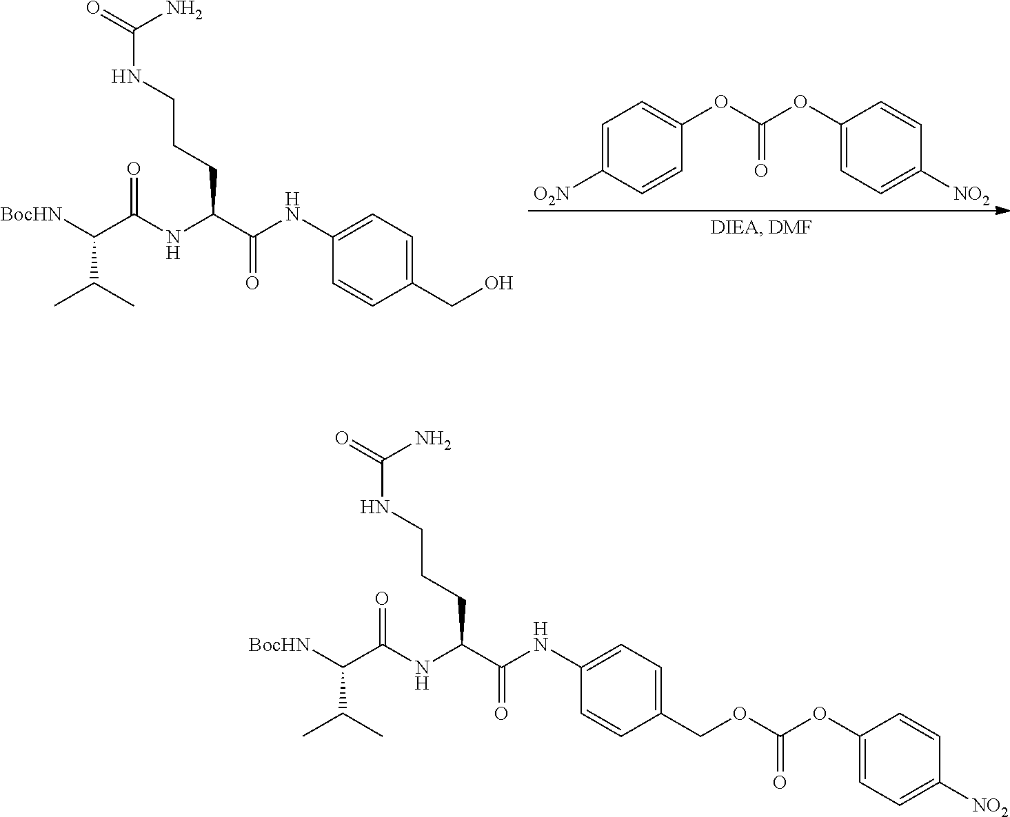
O=C(N)NCCCC(C(NC1=CC=C(COC(OC2=CC=C([NO2])C=C2)=O)C=C1)=O)NC(=O)C(C(C)C)[BocHN].O=C(N)NCCCC(C(NC1=CC=C(CO)C=C1)=O)NC(=O)C(C(C)C)[BocHN].C1=C([O2N])C=CC(OC(OC2=CC=C([NO2])C=C2)=O)=C1
